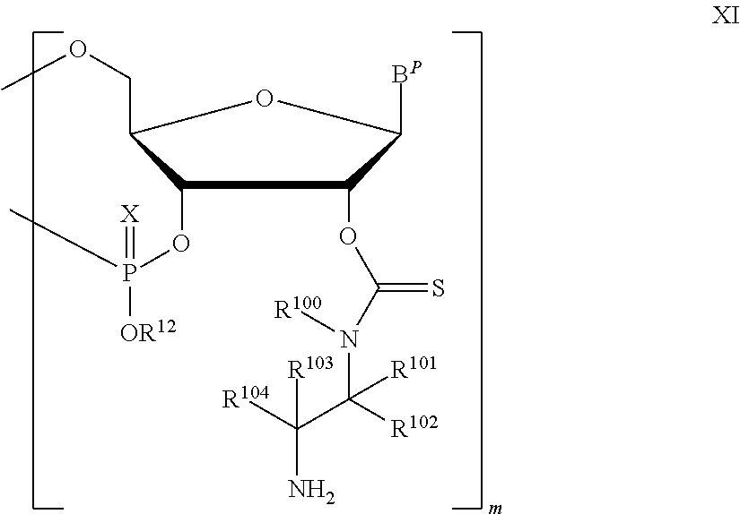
C1(OP(C)(=[X])[OR12])C(COC)OC([BP])C1OC(N([R100])C([R101])([R102])C([R104])([R103])N)=S
